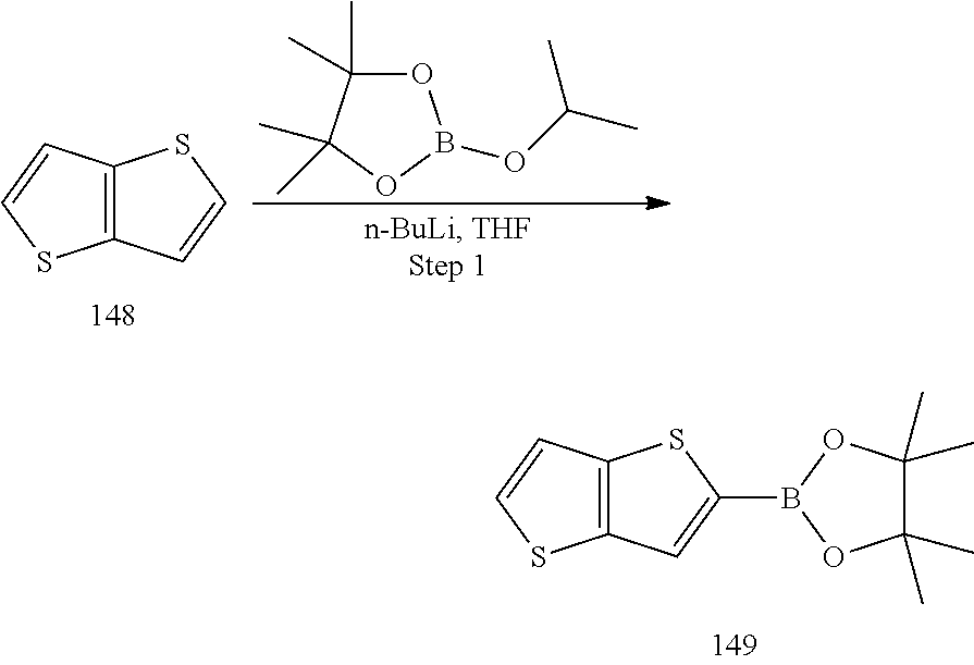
C12=C(C=C(B3OC(C)(C)C(C)(C)O3)S1)SC=C2.C12=C(C=CS1)SC=C2.O1C(C)(C)C(C)(C)OB1OC(C)C
